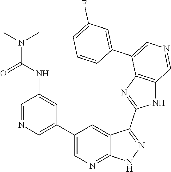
C1(C2=CN=CC(NC(=O)N(C)C)=C2)=CN=C2C(=C1)C(C1=NC3=C(N1)C=NC=C3C1=CC(F)=CC=C1)=NN2
